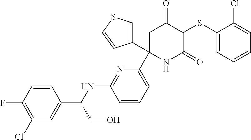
C1(SC2C(=O)CC(C3=CC=CC(NC(C4=CC(Cl)=C(F)C=C4)CO)=N3)(C3=CSC=C3)NC2=O)=CC=CC=C1Cl
